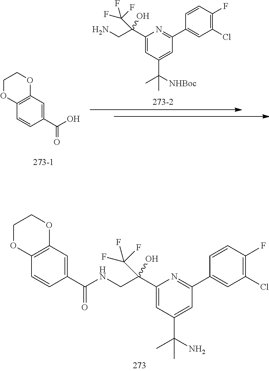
C1(C(O)=O)=CC2=C(C=C1)OCCO2.NCC(C1=CC(C(C)([NHBoc])C)=CC(C2=CC(Cl)=C(F)C=C2)=N1)(O)C(F)(F)F.C(C(C1=CC(C(C)(N)C)=CC(C2=CC(Cl)=C(F)C=C2)=N1)(O)C(F)(F)F)NC(C1=CC2=C(C=C1)OCCO2)=O
